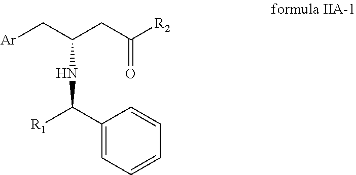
[Ar]CC(CC([R2])=O)NC([R1])C1=CC=CC=C1
